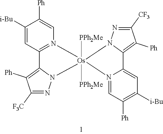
C1=N2C(=CC([i-Bu])=C1[Ph])C1=C([Ph])C([CF3])=NN1[Os]21([PPh2Me])([PPh2Me])N2C(=C([Ph])C([F3C])=N2)C2=N1C=C([Ph])C([i-Bu])=C2
